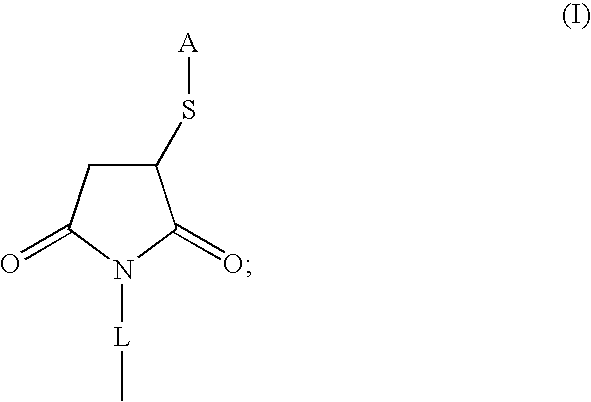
N1([L]C)C(=O)C(S[A])CC1=O
